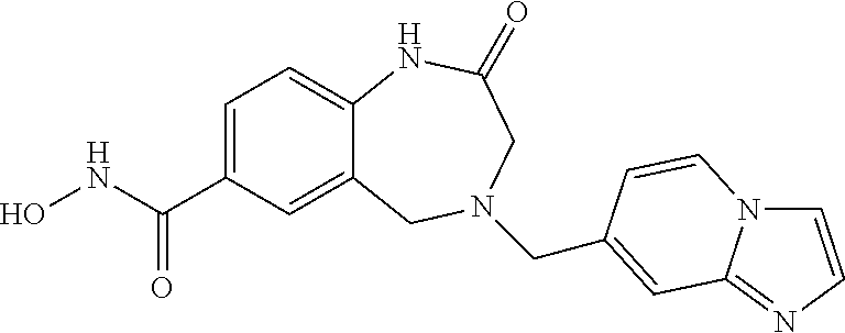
C12=CC(C(NO)=O)=CC=C1NC(=O)CN(CC1=CC3=NC=CN3C=C1)C2
